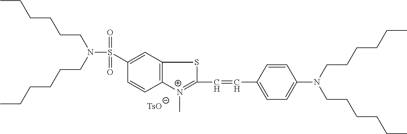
CCCCCCN(CCCCCC)S(C1=CC2=C(C=C1)[N+](C)=C(C=CC1=CC=C(N(CCCCCC)CCCCCC)C=C1)S2)(=O)=O
